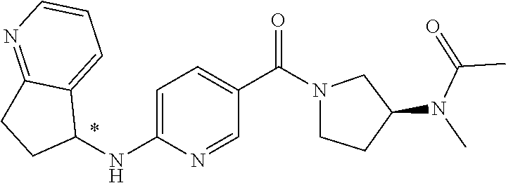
C1(NC2=CC=C(C(N3CCC(N(C)C(=O)C)C3)=O)C=N2)C2=CC=CN=C2CC1
